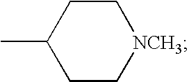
C1C[NCH3]CCC1C
